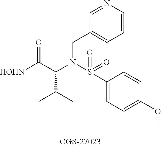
[HOHN]C(C(N(S(C1=CC=C(OC)C=C1)(=O)=O)CC1=CC=CN=C1)C(C)C)=O
